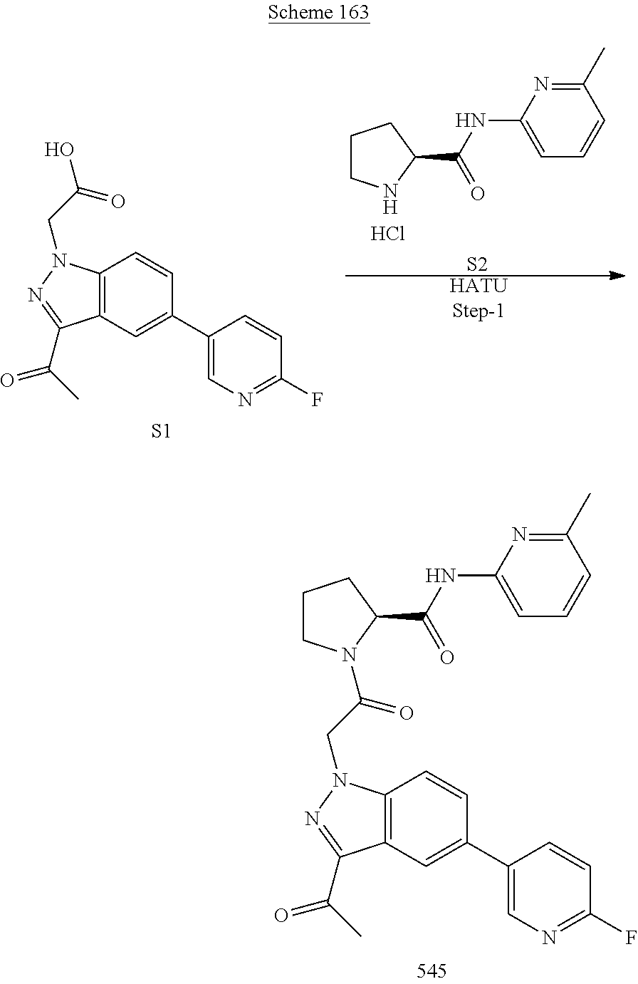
C1(C2=CC3=C(C=C2)N(CC(=O)N2CCCC2C(=O)NC2=CC=CC(C)=N2)N=C3C(=O)C)=CN=C(F)C=C1.C1(C2=CC3=C(C=C2)N(CC(O)=O)N=C3C(=O)C)=CN=C(F)C=C1.[HATUStep-1].C1CNC(C(NC2=CC=CC(C)=N2)=O)C1.Cl.[S2].[S1]
